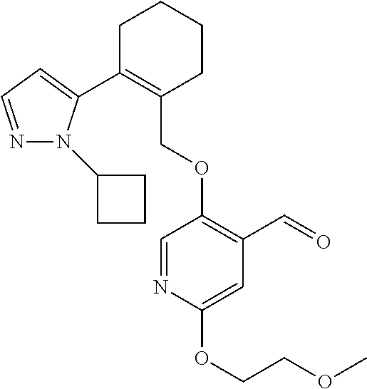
C1C(C2=CC=NN2C2CCC2)=C(COC2=C(C=O)C=C(OCCOC)N=C2)CCC1
